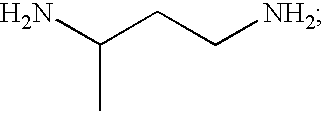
NC(CC[NH2])C
